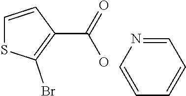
C1=CC(C(O)=O)=C(Br)S1.C1=NC=CC=C1
